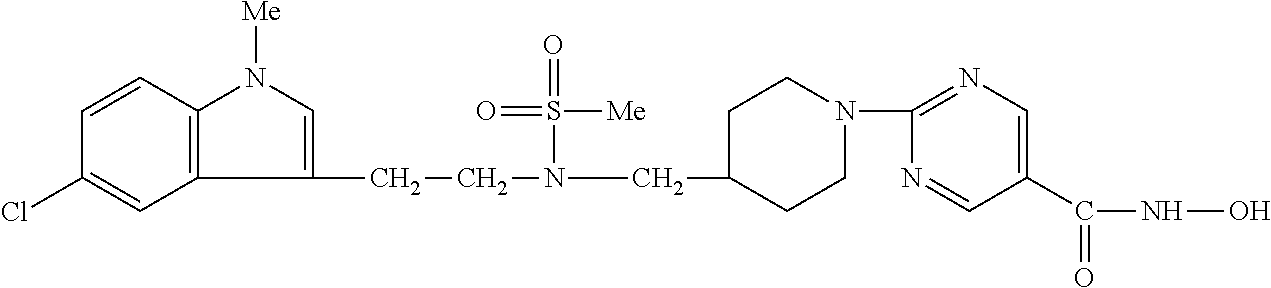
C1CN(C2=NC=C(C(=O)NO)C=N2)CCC1CN(CCC1=CN([Me])C2=C1C=C(Cl)C=C2)S(=O)([Me])=O
